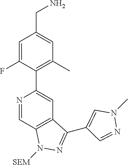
N1=CC2=C(C=C1C1=C(C)C=C(CN)C=C1F)C(C1=CN(C)N=C1)=NN2[SEM]
